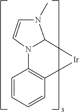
C12N(C3=C([Ir]1)C=CC=C3)C=CN2C
